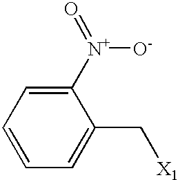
C1([N+]([O-])=O)=CC=CC=C1C[X1]
